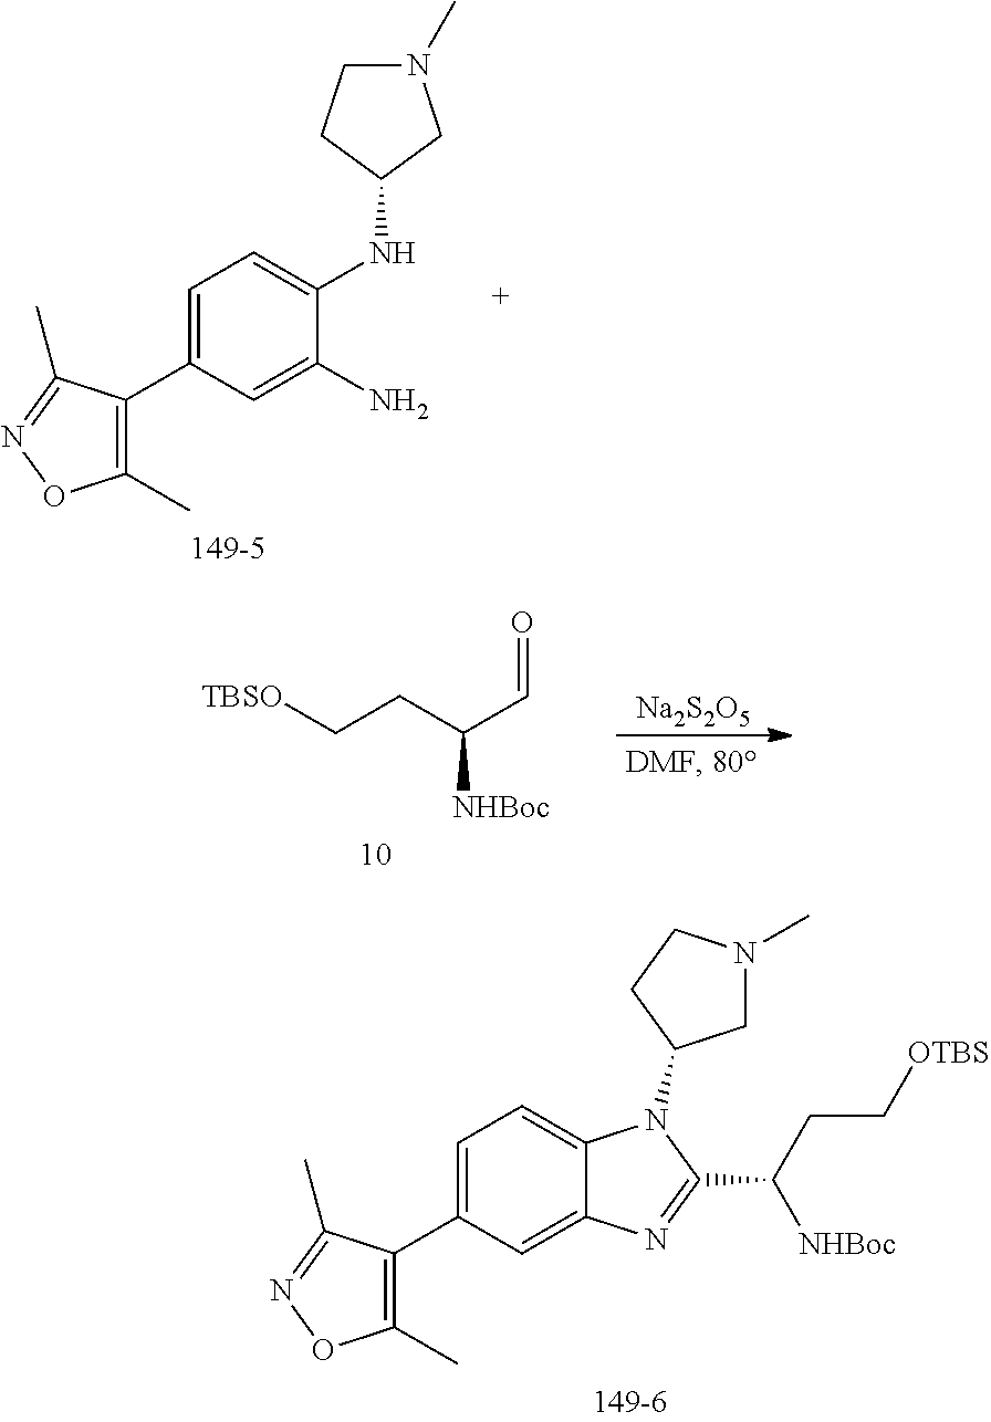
N1(C)CCC(NC2=CC=C(C3=C(C)ON=C3C)C=C2N)C1.C(CC(C=O)[NHBoc])[TBSO].[Na2S2O5].C12=CC=C(C3=C(C)ON=C3C)C=C1N=C(C(CC[OTBS])[NHBoc])N2C1CN(C)CC1
